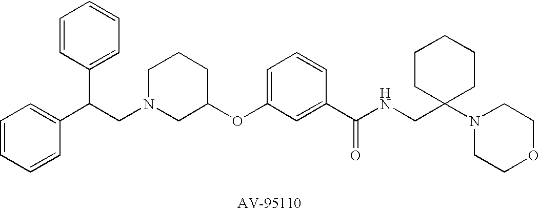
C1=CC=CC(C(CN2CC(OC3=CC=CC(C(NCC4(N5CCOCC5)CCCCC4)=O)=C3)CCC2)C2=CC=CC=C2)=C1
